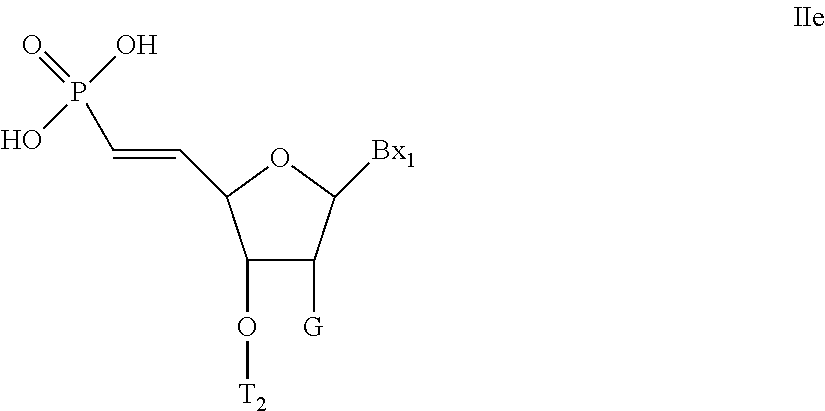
C1(O[T2])C([G])C([Bx1])OC1C=CP(O)(O)=O
